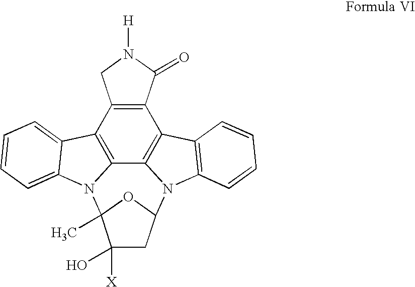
C12=C(C3=C4C5=C1C1=C(N5C5CC(O)([X])C(C)(N4C4=CC=CC=C34)O5)C=CC=C1)CN([H])C2=O
